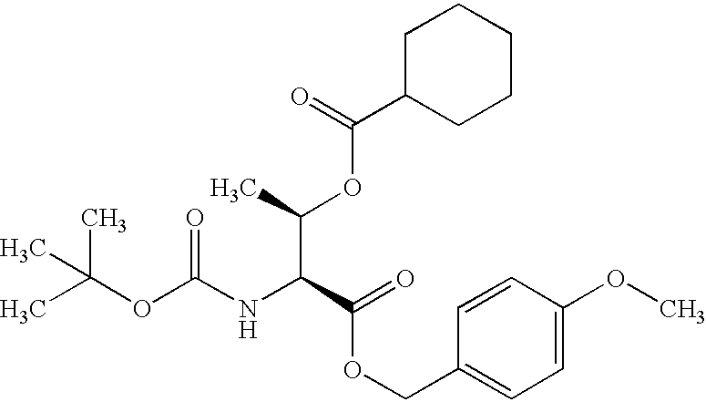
CC(OC(NC(C(OCC1=CC=C(OC)C=C1)=O)C(OC(C1CCCCC1)=O)C)=O)(C)C
